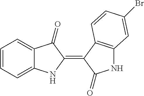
C1=CC=C2C(=C1)C(=O)C(=C1C(=O)NC3=C1C=CC(Br)=C3)N2
